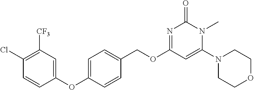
C1(OC2=CC=C(COC3=NC(=O)N(C)C(N4CCOCC4)=C3)C=C2)=CC([CF3])=C(Cl)C=C1
